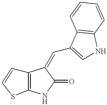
C12=C(NC(=O)C1=CC1=CNC3=C1C=CC=C3)SC=C2
